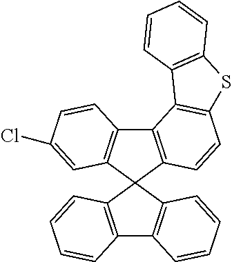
C12=C(C3(C4=C1C=CC=C4)C1=C(C4=C3C=C(Cl)C=C4)C3=C(C=C1)SC1=C3C=CC=C1)C=CC=C2
